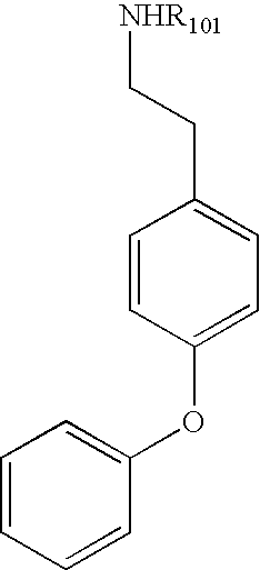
[NHR101]CCC1=CC=C(OC2=CC=CC=C2)C=C1
